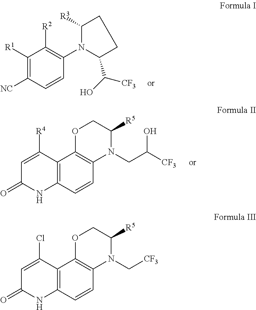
C1([R1])=C([NC])C=CC(N2C(C(O)[CF3])CCC2[R3])=C1[R2].C12=C(C=CC3=C1OCC([R5])N3CC(O)[CF3])NC(=O)C=C2[R4].C12=C(C=CC3=C1OCC([R5])N3C[CF3])NC(=O)C=C2Cl
